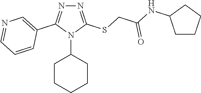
N1=C(SCC(NC2CCCC2)=O)N(C2CCCCC2)C(C2=CN=CC=C2)=N1
